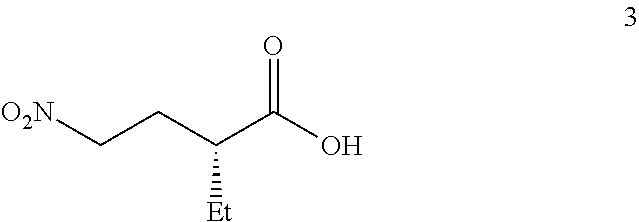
[O2N]CCC(C(O)=O)[Et]
